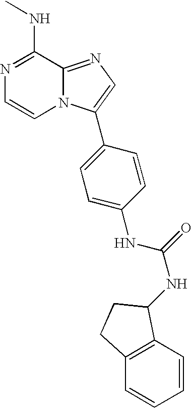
N(C1=NC=CN2C1=NC=C2C1=CC=C(NC(NC2C3=C(C=CC=C3)CC2)=O)C=C1)C
